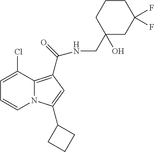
C1=C(Cl)C2=C(C(=O)NCC3(O)CC(F)(F)CCC3)C=C(C3CCC3)N2C=C1
